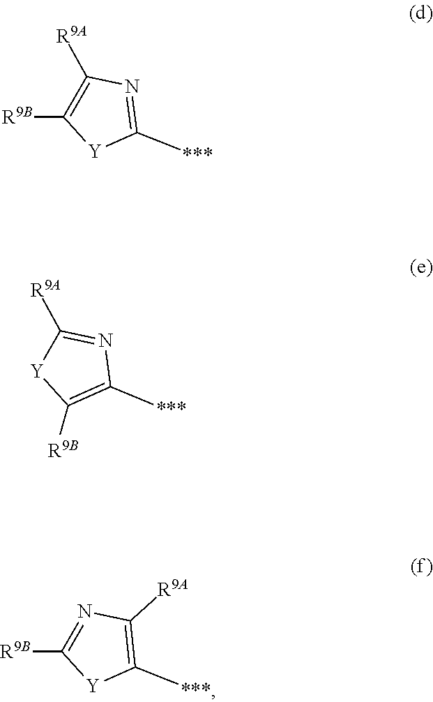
C1([R9A])=NC(C)=C([R9B])[Y]1.C1(C)=NC([R9A])=C([R9B])[Y]1.C1(C)=C([R9A])N=C([R9B])[Y]1
